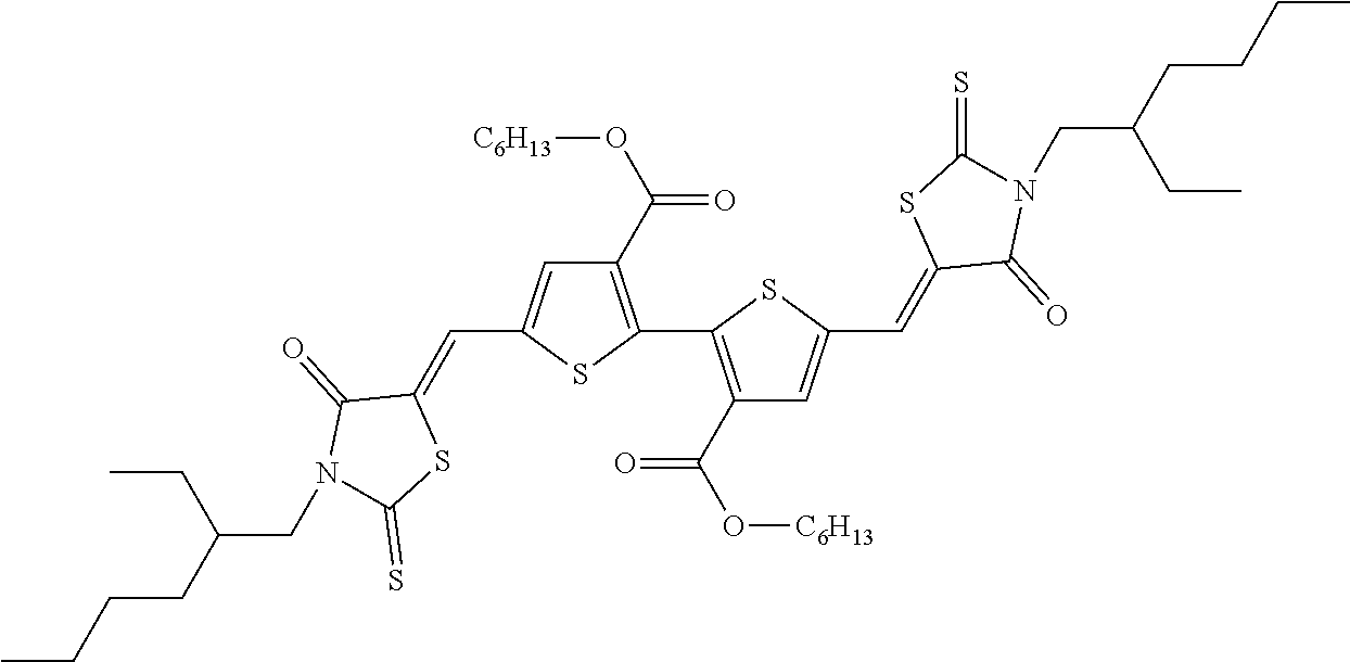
C1(C(O[C6H13])=O)=C(C2=C(C(O[C6H13])=O)C=C(C=C3C(=O)N(CC(CCCC)CC)C(=S)S3)S2)SC(C=C2C(=O)N(CC(CCCC)CC)C(=S)S2)=C1
